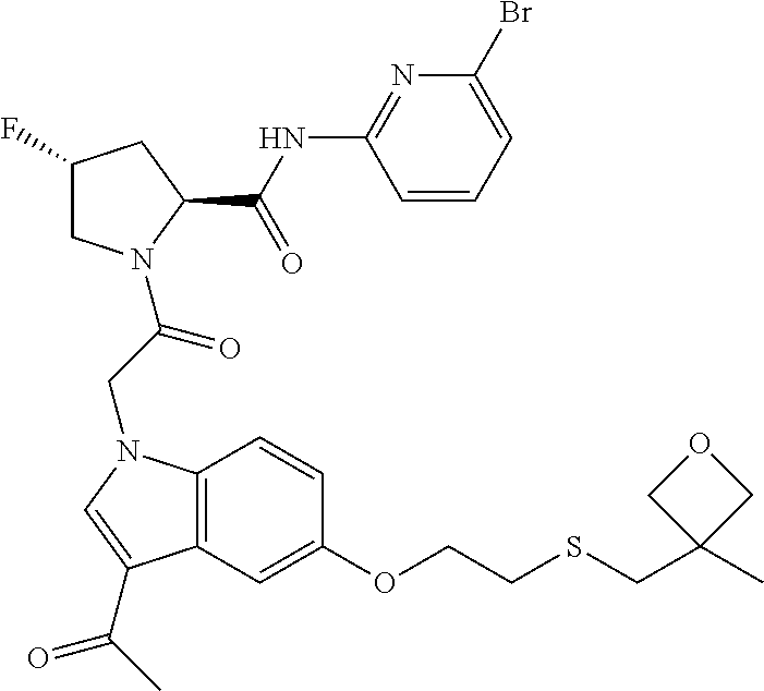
C1(F)CN(C(CN2C3=C(C=C(OCCSCC4(C)COC4)C=C3)C(C(C)=O)=C2)=O)C(C(NC2=NC(Br)=CC=C2)=O)C1
